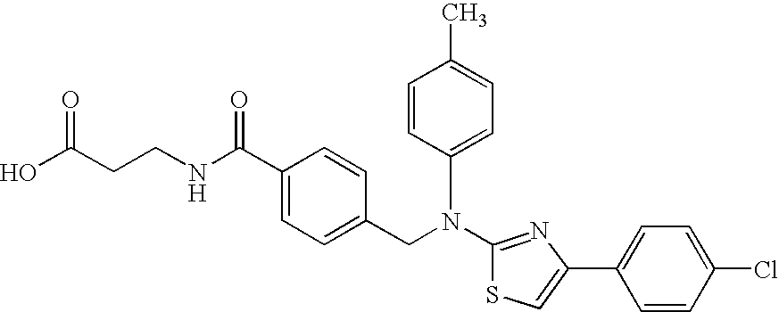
N(C1=NC(C2=CC=C(Cl)C=C2)=CS1)(CC1=CC=C(C(NCCC(O)=O)=O)C=C1)C1=CC=C(C)C=C1
